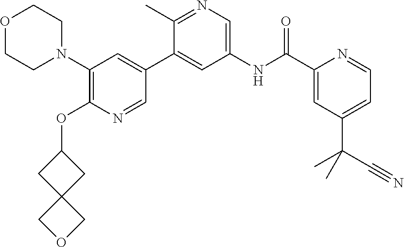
O1CCN(C2=C(OC3CC4(C3)COC4)N=CC(C3=CC(NC(C4=CC(C(C)(C#N)C)=CC=N4)=O)=CN=C3C)=C2)CC1
